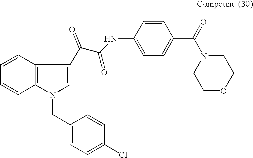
C1=CC2=C(C=C1)N(CC1=CC=C(Cl)C=C1)C=C2C(C(=O)NC1=CC=C(C(=O)N2CCOCC2)C=C1)=O
